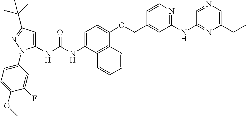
C1=C(NC(NC2=CC(C(C)(C)C)=NN2C2=CC=C(OC)C(F)=C2)=O)C2=C(C(OCC3=CC(NC4=NC(CC)=CN=C4)=NC=C3)=C1)C=CC=C2
